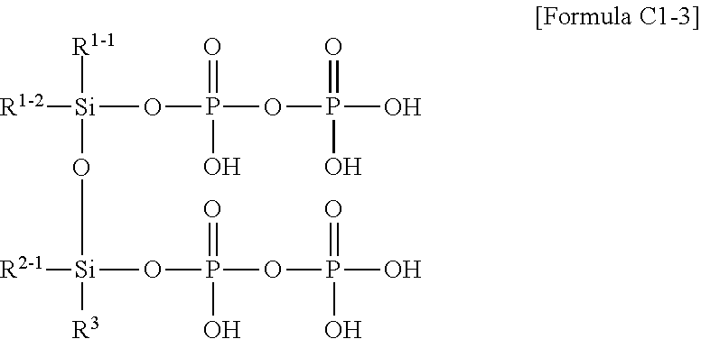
[R1-2][Si](OP(OP(O)(=O)O)(=O)O)([R1-1])O[Si]([R3])([R2-1])OP(OP(O)(=O)O)(=O)O
